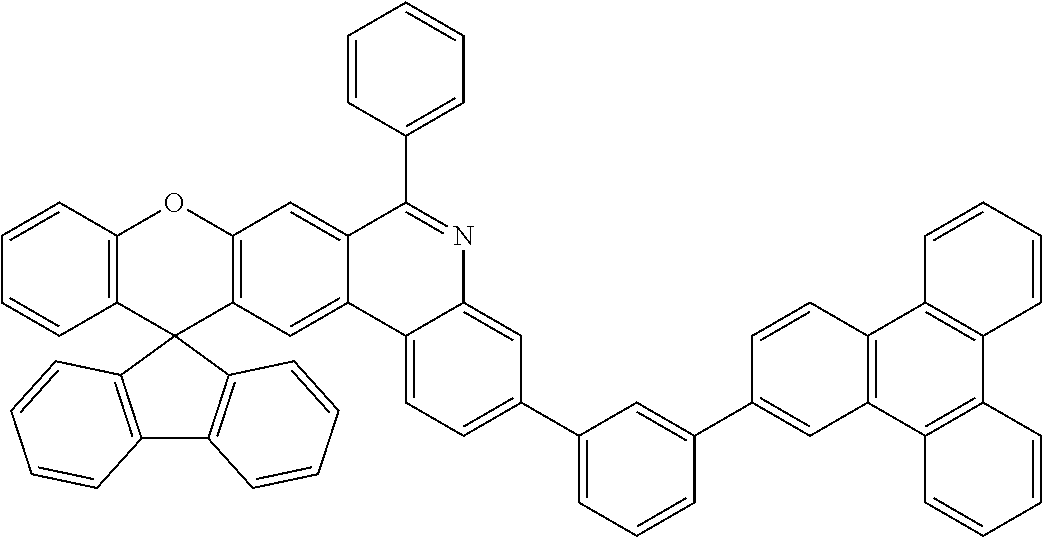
C12=C(C3(C4=C(O1)C=CC=C4)C1=C(C4=C3C=CC=C4)C=CC=C1)C=C1C(=C2)C(C2=CC=CC=C2)=NC2=CC(C3=CC=CC(C4=CC5=C(C=C4)C4=C(C6=C5C=CC=C6)C=CC=C4)=C3)=CC=C12
